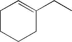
C1CCCC(CC)=C1
